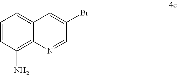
C1=CC(N)=C2C(=C1)C=C(Br)C=N2
